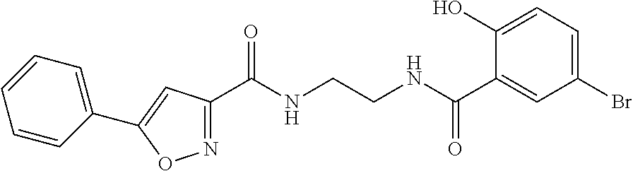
C1(C(NCCNC(C2=CC(Br)=CC=C2O)=O)=O)=NOC(C2=CC=CC=C2)=C1
